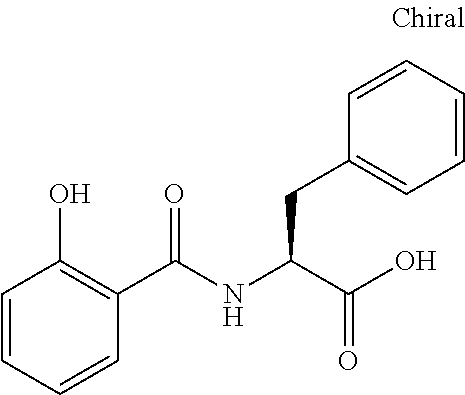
C1(C(NC(C(O)=O)CC2=CC=CC=C2)=O)=C(O)C=CC=C1
